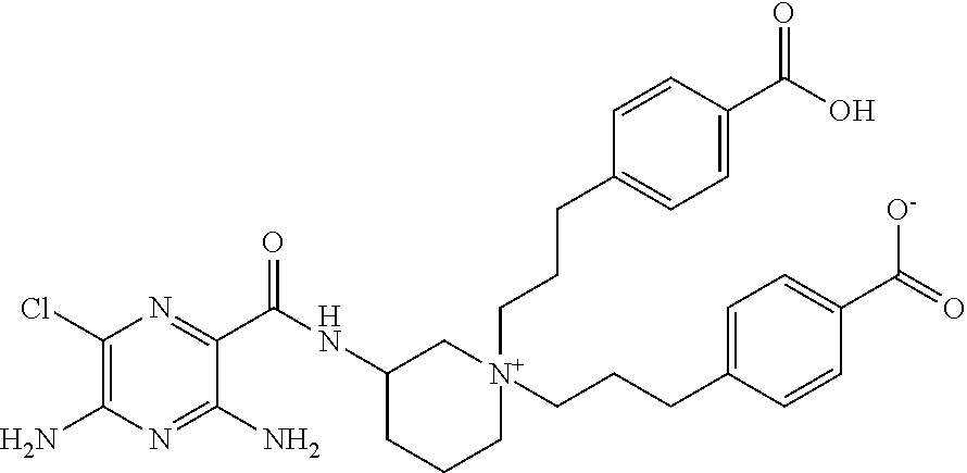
[N+]1(CCCC2=CC=C(C(O)=O)C=C2)(CCCC2=CC=C(C(=O)[O-])C=C2)CC(NC(=O)C2=NC(Cl)=C(N)N=C2N)CCC1
